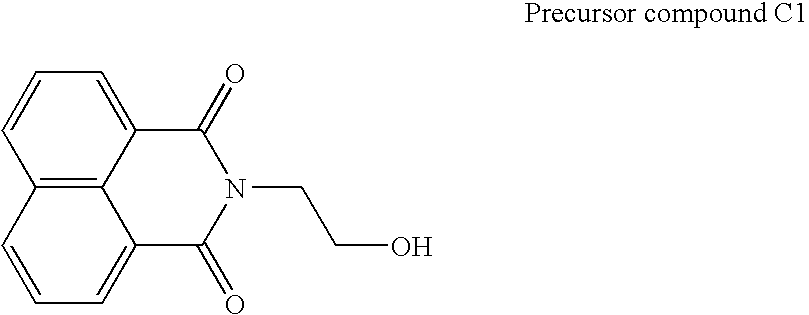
C12=C3C(=CC=C1)C(=O)N(CCO)C(=O)C3=CC=C2
